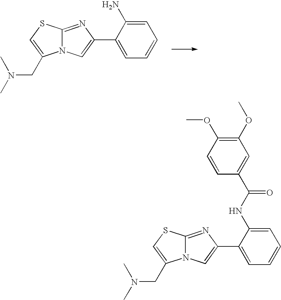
C12=NC(C3=CC=CC=C3N)=CN1C(CN(C)C)=CS2.C12=NC(C3=CC=CC=C3NC(=O)C3=CC(OC)=C(OC)C=C3)=CN1C(CN(C)C)=CS2
